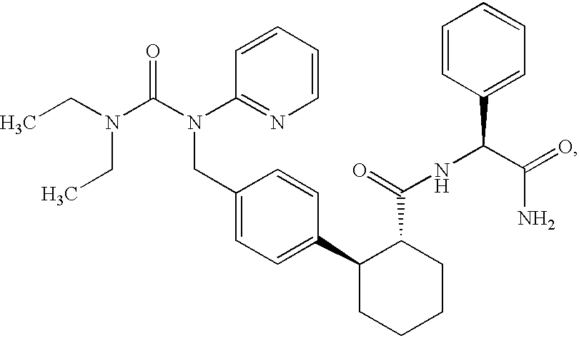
C1(CN(C2=NC=CC=C2)C(N(CC)CC)=O)=CC=C(C2C(C(NC(C3=CC=CC=C3)C(=O)N)=O)CCCC2)C=C1
